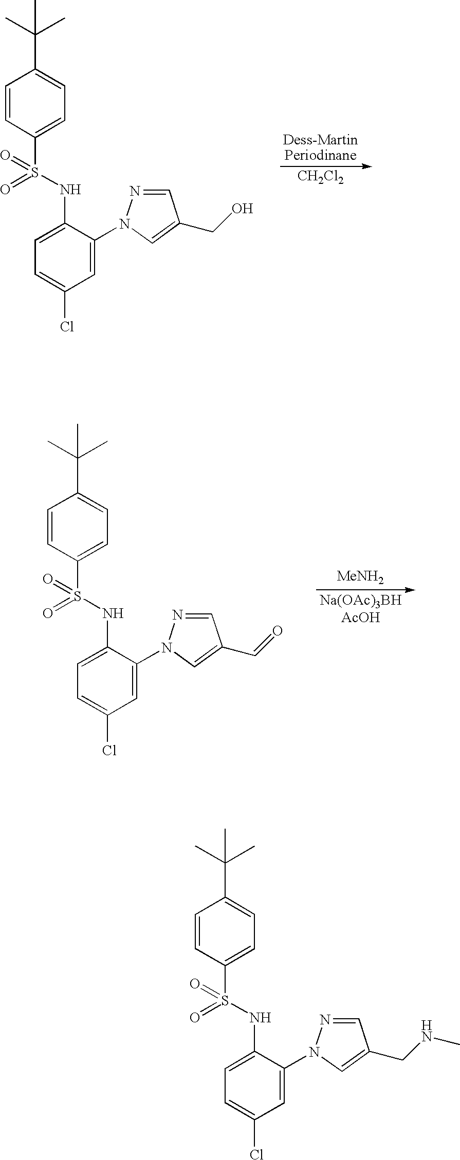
[CH2Cl2].[Dess-MartinPeriodinane].C1=CC(S(NC2=CC=C(Cl)C=C2N2N=CC(CO)=C2)(=O)=O)=CC=C1C(C)(C)C.[MeNH2].C1=CC(S(NC2=CC=C(Cl)C=C2N2N=CC(C=O)=C2)(=O)=O)=CC=C1C(C)(C)C.C1=CC(S(NC2=CC=C(Cl)C=C2N2N=CC(CNC)=C2)(=O)=O)=CC=C1C(C)(C)C
